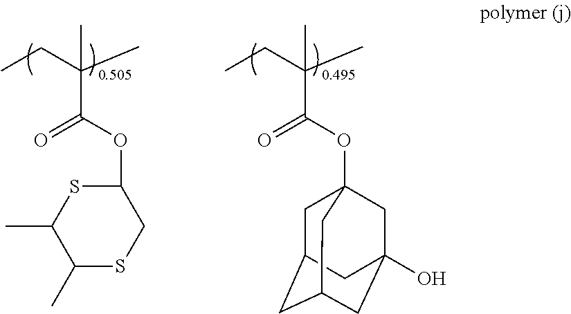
C1(OC(C(C)(CC)C)=O)SC(C)C(C)SC1.O(C(C(C)(CC)C)=O)C12CC3CC(CC(O)(C1)C3)C2
